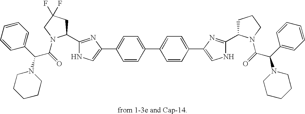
C1(C2CC(F)(F)CN2C(=O)C(C2=CC=CC=C2)N2CCCCC2)=NC(C2=CC=C(C3=CC=C(C4=CNC(C5CCCN5C(=O)C(C5=CC=CC=C5)N5CCCCC5)=N4)C=C3)C=C2)=CN1
